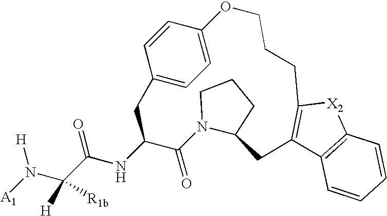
[A1]N([H])C(C(NC1C(=O)N2C(CCC2)CC2=C(CCCOC3=CC=C(C1)C=C3)[X2]C1=C2C=CC=C1)=O)([H])[R1b]
